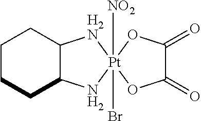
C1CCC2C(C1)[H2N][Pt]1([NO2])(Br)(N2)OC(=O)C(=O)O1
